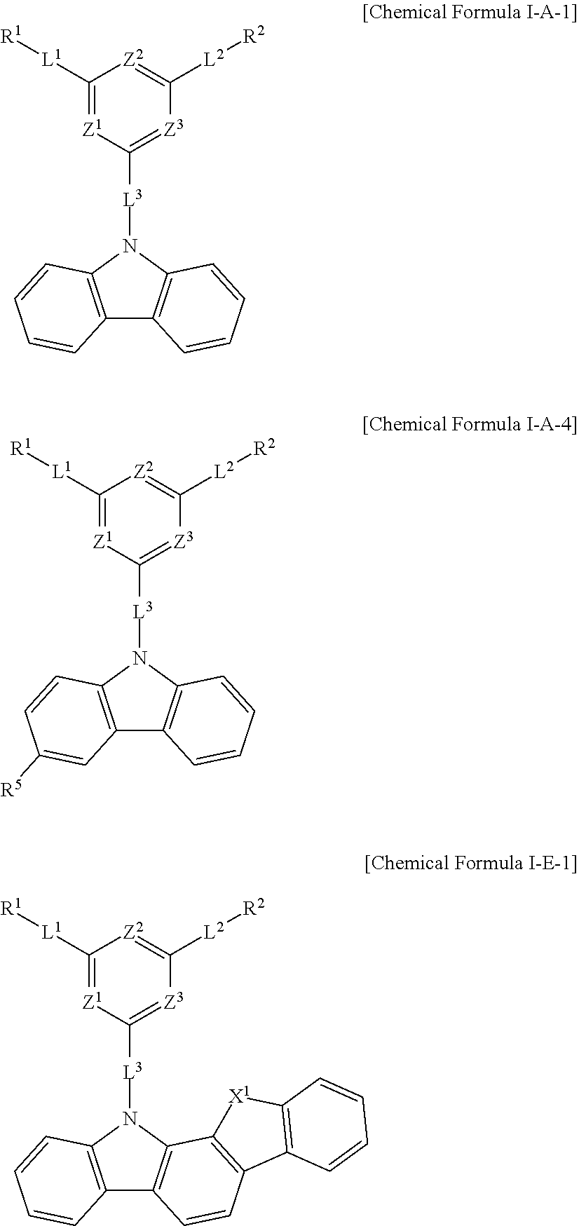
C12=C(N([L3]C3=[Z3]C([L2][R2])=[Z2]C([L1][R1])=[Z1]3)C3=C1C=CC=C3)C=CC=C2.C12=C(N([L3]C3=[Z3]C([L2][R2])=[Z2]C([L1][R1])=[Z1]3)C3=C1C=CC=C3)C=CC([R5])=C2.C12=C(N([L3]C3=[Z3]C([L2][R2])=[Z2]C([L1][R1])=[Z1]3)C3=C1C=CC1=C3[X1]C3=C1C=CC=C3)C=CC=C2
